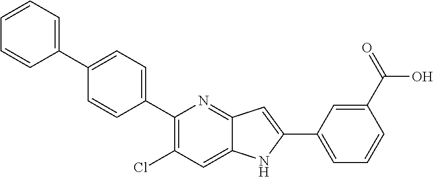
C1(C2=CC=C(C3=CC=CC=C3)C=C2)=C(Cl)C=C2C(=N1)C=C(C1=CC=CC(C(=O)O)=C1)N2
